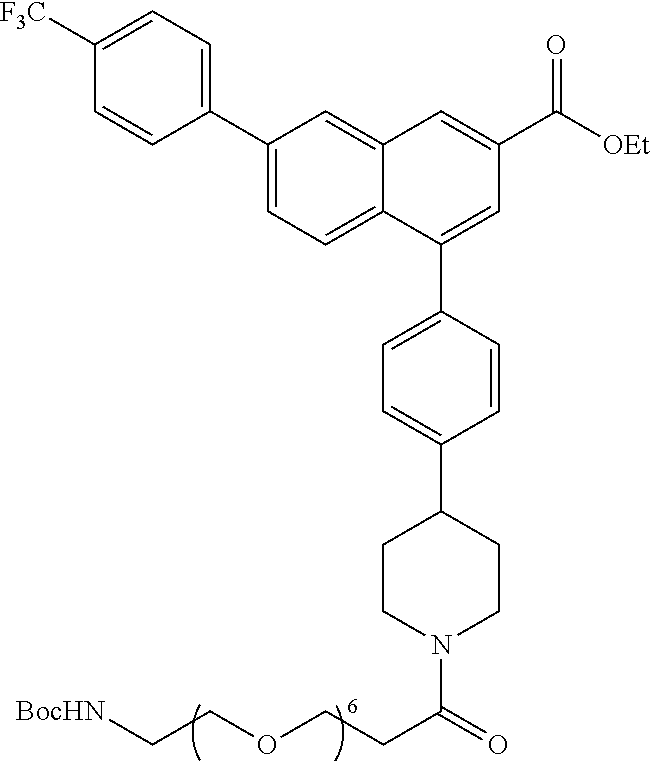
C12=CC=C(C3=CC=C([F3C])C=C3)C=C1C=C(C([OEt])=O)C=C2C1=CC=C(C2CCN(C(=O)CCOCC[BocHN])CC2)C=C1
